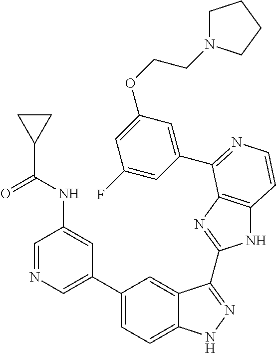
C1(C2=CN=CC(NC(C3CC3)=O)=C2)=CC=C2C(=C1)C(C1=NC3=C(N1)C=CN=C3C1=CC(OCCN3CCCC3)=CC(F)=C1)=NN2
